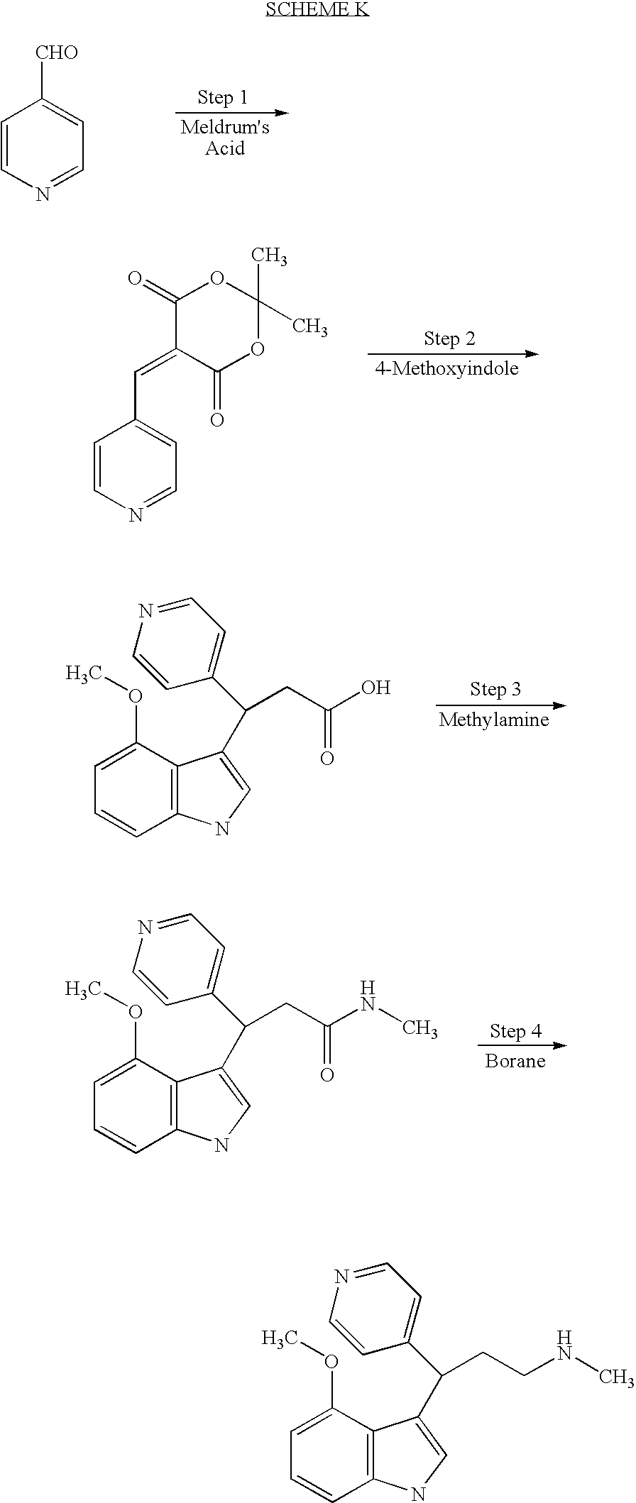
C1=CN=CC=C1[CHO].C1=CN=CC=C1C=C1C(=O)OC(C)(C)OC1=O.C1=C(OC)C2=C(C=C1)NC=C2C(C1=CC=NC=C1)CC(O)=O.C1=C(OC)C2=C(C=C1)NC=C2C(C1=CC=NC=C1)CC(NC)=O.C1=C(OC)C2=C(C=C1)NC=C2C(C1=CC=NC=C1)CCNC
